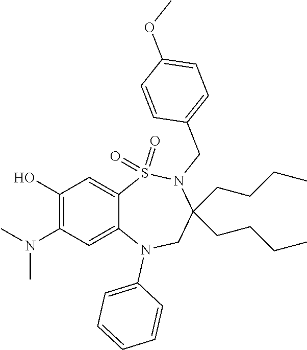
C1=CC=C(N2C3=CC(N(C)C)=C(O)C=C3S(=O)(=O)N(CC3=CC=C(OC)C=C3)C(CCCC)(CCCC)C2)C=C1
